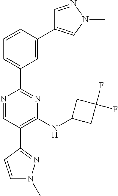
C1=C(C2=CN(C)N=C2)C=CC=C1C1=NC(NC2CC(F)(F)C2)=C(C2=NN(C)C=C2)C=N1
